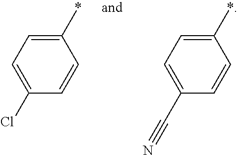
C1=CC(Cl)=CC=C1*.C1=CC(C#N)=CC=C1*
